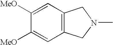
C1=C([MeO])C([MeO])=CC2=C1CN(C)C2
